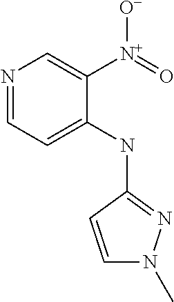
N1=CC=C(NC2=NN(C)C=C2)C([N+](=O)[O-])=C1
